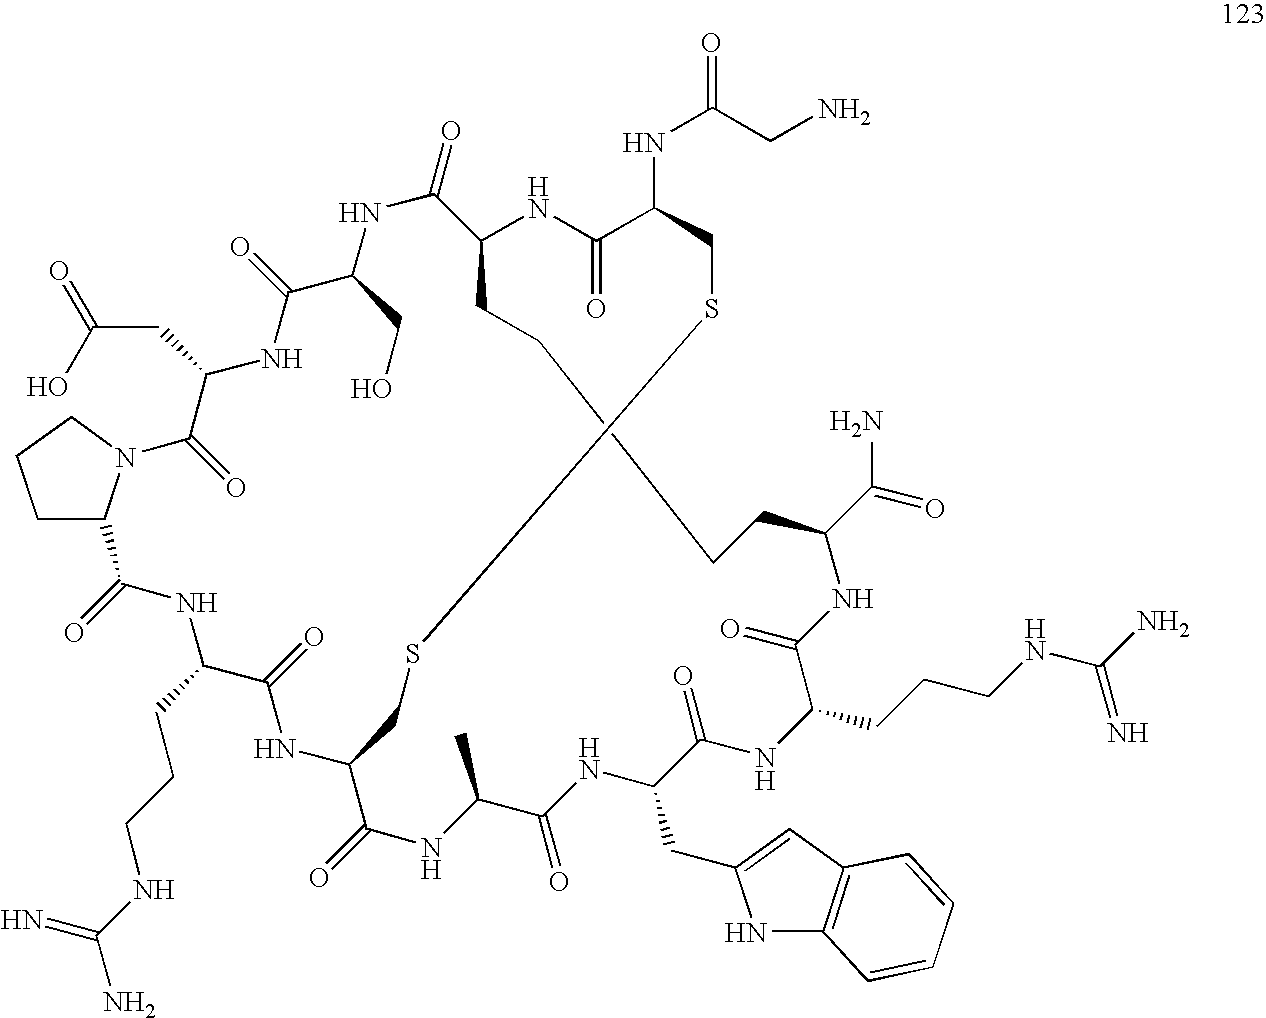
NCC(NC1C(=O)NC2CCCCC(C(=O)N)NC(=O)C(CCCNC(N)=N)NC(=O)C(CC3=CC4=C(N3)C=CC=C4)NC(=O)C(C)NC(=O)C(CSSC1)NC(=O)C(CCCNC(N)=N)NC(=O)C1CCCN1C(=O)C(CC(=O)O)NC(=O)C(CO)NC2=O)=O
